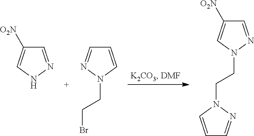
C1=CN(CCN2C=C([O2N])C=N2)N=C1.C1=NNC=C1[O2N].C1=CN(CCBr)N=C1
